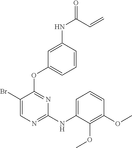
C1(Br)=CN=C(NC2=CC=CC(OC)=C2OC)N=C1OC1=CC=CC(NC(C=C)=O)=C1
